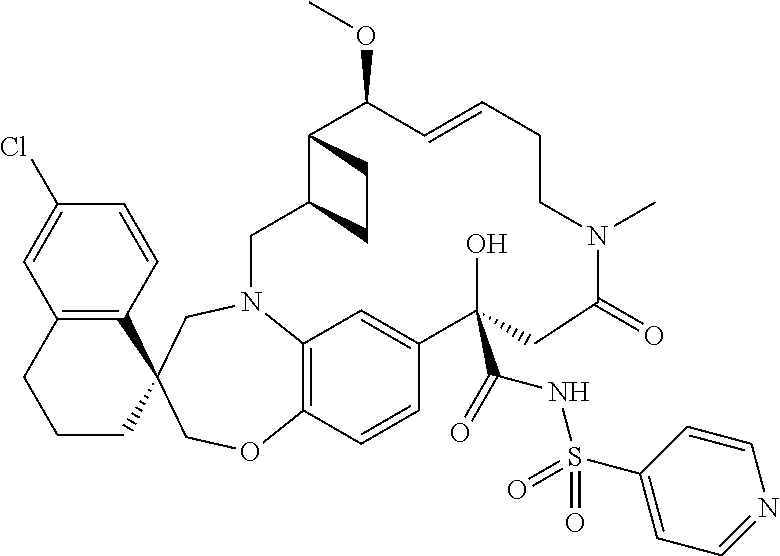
C12=C(C=CC(Cl)=C1)C1(CCC2)COC2=C3N(C1)CC1C(C(OC)C=CCCN(C)C(=O)CC(O)(C(NS(=O)(=O)C4=CC=NC=C4)=O)C(=C3)C=C2)CC1
